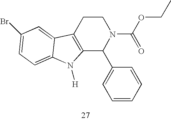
C12=C(CCN(C(=O)OCC)C1C1=CC=CC=C1)C1=CC(Br)=CC=C1N2[H]
